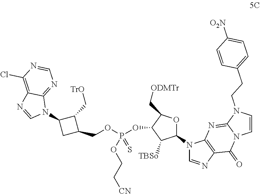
C1(C[TrO])C(N2C3=NC=NC(Cl)=C3N=C2)CC1COP(OC1C([TBSo])C(N2C=NC3=C2N=C2N(C3=O)C=CN2CCC2=CC=C([O2N])C=C2)OC1C[ODMTr])(=S)OCC[CN]
